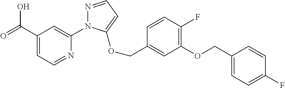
C1(C(=O)O)=CC=NC(N2N=CC=C2OCC2=CC(OCC3=CC=C(F)C=C3)=C(F)C=C2)=C1
